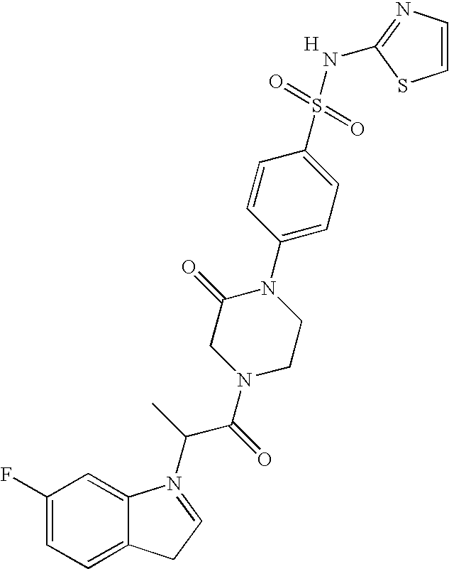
[H].C1(F)=CC=C2C(=C1)N(C(C(=O)N1CCN(C3=CC=C(S(=O)(=O)NC4=NC=CS4)C=C3)C(=O)C1)C)=CC2
